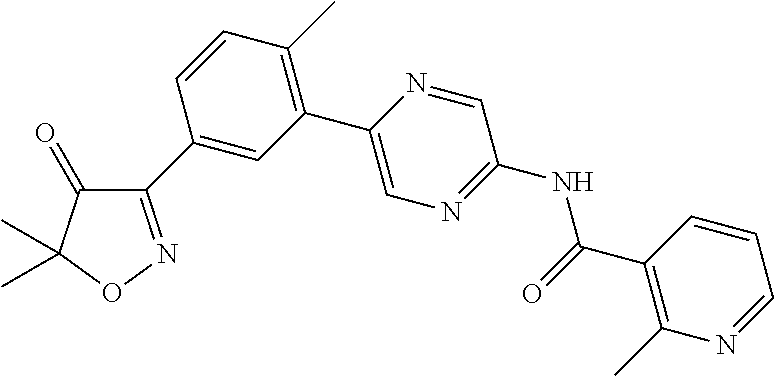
C1(=O)C(C2=CC(C3=CN=C(NC(C4=C(C)N=CC=C4)=O)C=N3)=C(C)C=C2)=NOC1(C)C
